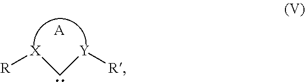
[R][X]C[Y][R].[A]
